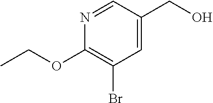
C1=C(CO)C=NC(OCC)=C1Br
